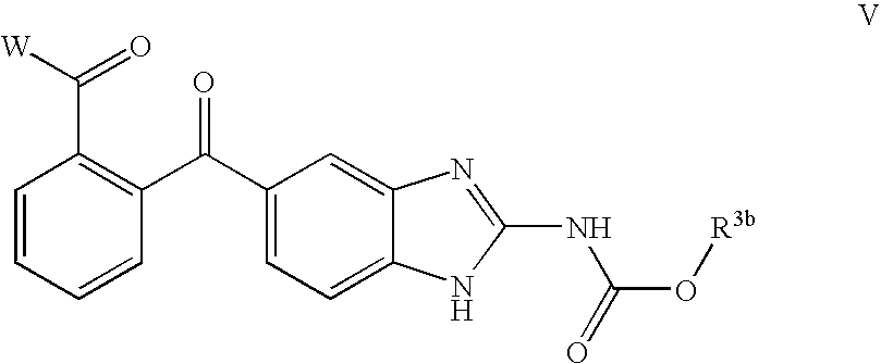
C1=CC(C(C2=CC=C3C(=C2)N=C(NC(O[R3b])=O)N3)=O)=C(C([W])=O)C=C1
